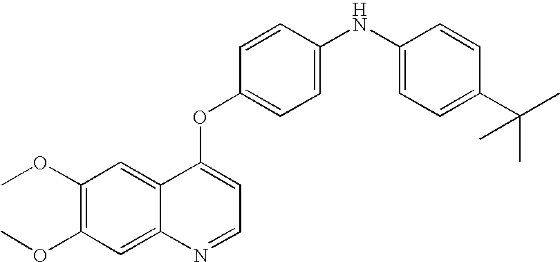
C1=CC(OC2=CC=NC3=CC(OC)=C(OC)C=C23)=CC=C1NC1=CC=C(C(C)(C)C)C=C1
